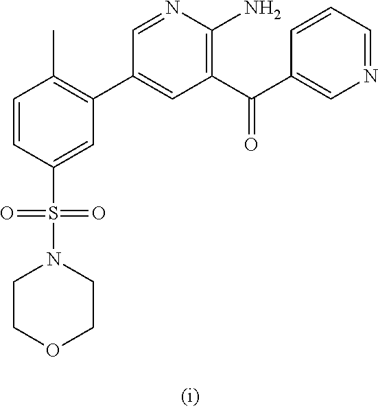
C1=CC(S(N2CCOCC2)(=O)=O)=CC(C2=CC(C(C3=CN=CC=C3)=O)=C(N)N=C2)=C1C
